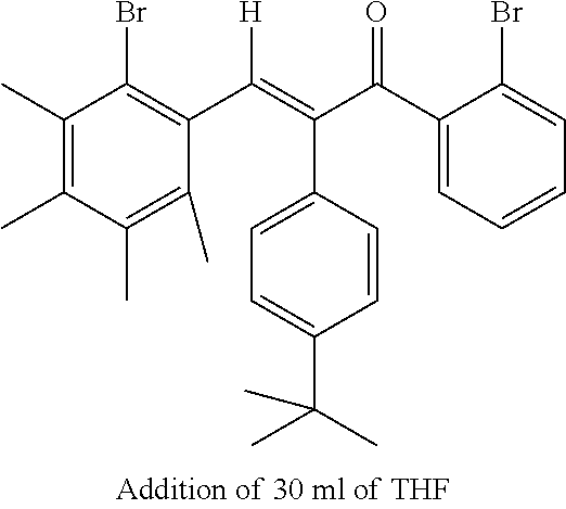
C(C1=CC=C(C(C)(C)C)C=C1)(C(C1=CC=CC=C1Br)=O)=C(C1=C(Br)C(C)=C(C)C(C)=C1C)[H]
